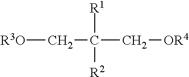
[R3O]CC([R1])(C[OR4])[R2]
